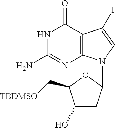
N1C(N)=NC2=C(C1=O)C(I)=CN2C1CC(O)C(C[TBDMSO])O1
